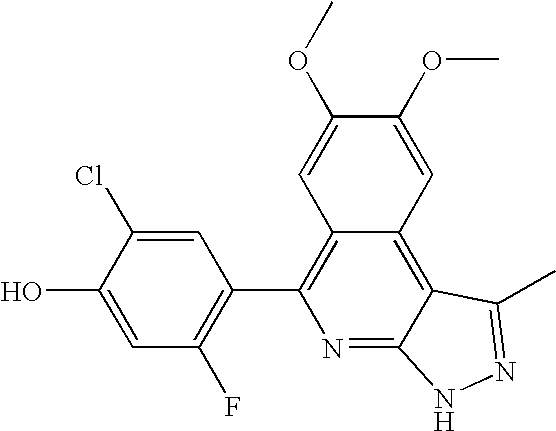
C1=C(O)C(Cl)=CC(C2=C3C(=C4C(=N2)NN=C4C)C=C(OC)C(OC)=C3)=C1F
